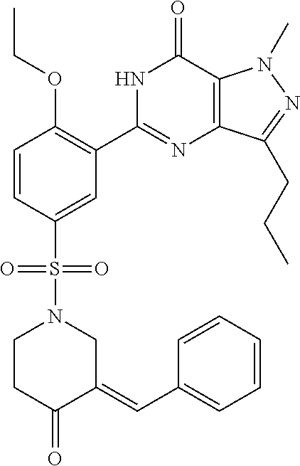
C1(S(=O)(=O)N2CCC(=O)C(=CC3=CC=CC=C3)C2)=CC(C2=NC3=C(C(=O)N2)N(C)N=C3CCC)=C(OCC)C=C1
